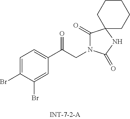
C1=C(Br)C(Br)=CC(C(CN2C(=O)C3(NC2=O)CCCCC3)=O)=C1
